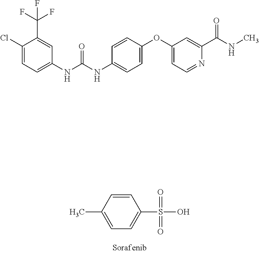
C1=CC(C)=CC=C1S(O)(=O)=O.C1(Cl)=CC=C(NC(NC2=CC=C(OC3=CC=NC(C(NC)=O)=C3)C=C2)=O)C=C1C(F)(F)F
